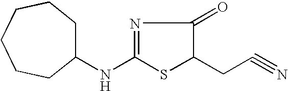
C(C1SC(NC2CCCCCC2)=NC1=O)C#N
